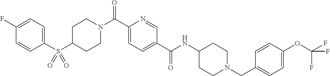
C1(F)=CC=C(S(C2CCN(C(C3=CC=C(C(NC4CCN(CC5=CC=C(OC(F)(F)F)C=C5)CC4)=O)C=N3)=O)CC2)(=O)=O)C=C1
